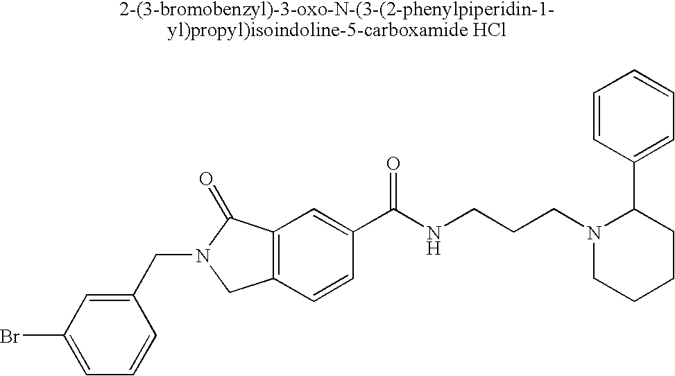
C1=C(Br)C=C(CN2CC3=C(C2=O)C=C(C(NCCCN2CCCCC2C2=CC=CC=C2)=O)C=C3)C=C1
